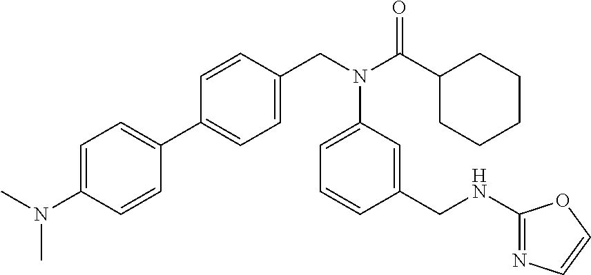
C1=CC(CN(C(C2CCCCC2)=O)C2=CC=CC(CNC3=NC=CO3)=C2)=CC=C1C1=CC=C(N(C)C)C=C1
